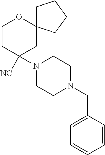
C1CC([NC])(N2CCN(CC3=CC=CC=C3)CC2)CC2(O1)CCCC2
